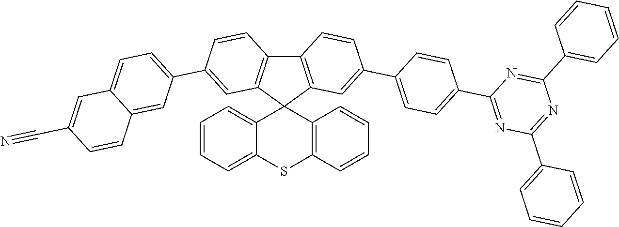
C12=C(C3(C4=C1C=CC(C1=CC=C5C(=C1)C=CC(C#N)=C5)=C4)C1=CC=CC=C1SC1=C3C=CC=C1)C=C(C1=CC=C(C3=NC(C4=CC=CC=C4)=NC(C4=CC=CC=C4)=N3)C=C1)C=C2
